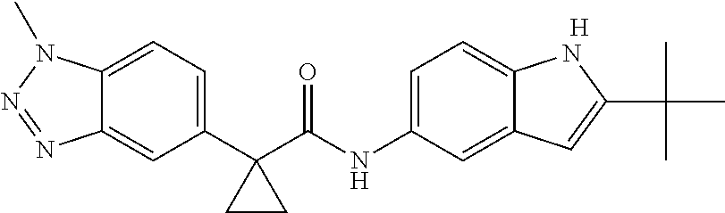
C1(C2(C(NC3=CC=C4C(=C3)C=C(C(C)(C)C)N4)=O)CC2)=CC=C2C(=C1)N=NN2C.[H]
